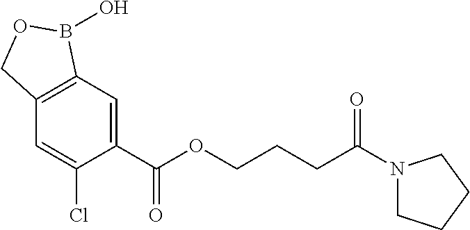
C1=C(C(OCCCC(=O)N2CCCC2)=O)C(Cl)=CC2=C1B(O)OC2
